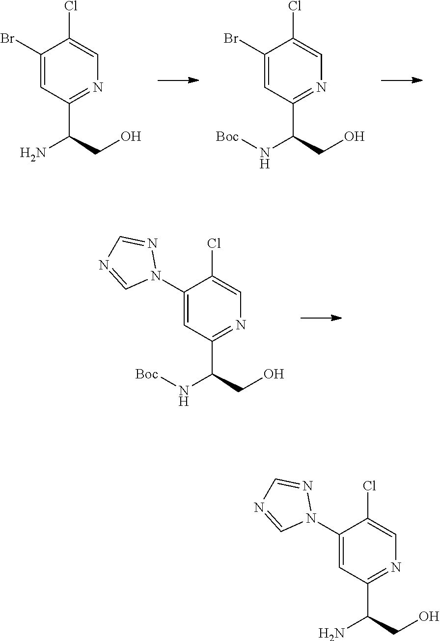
C1(N2N=CN=C2)=CC(C(CO)N[Boc])=NC=C1Cl.C1(Br)=CC(C(CO)N)=NC=C1Cl.C1(Br)=CC(C(CO)N[Boc])=NC=C1Cl.C1(N2N=CN=C2)=CC(C(CO)N)=NC=C1Cl
